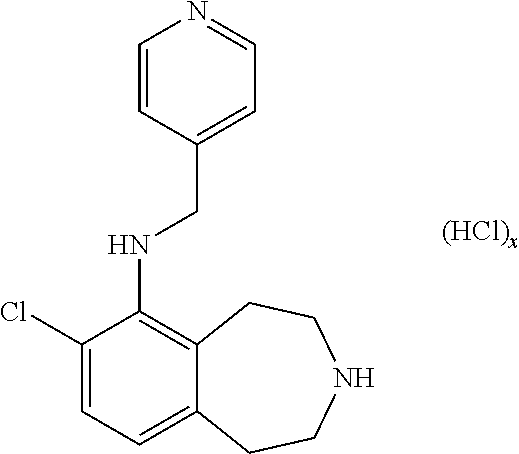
ClC1=CC=C2C(=C1NCC1=CC=NC=C1)CCNCC2.[(HCl)x]
